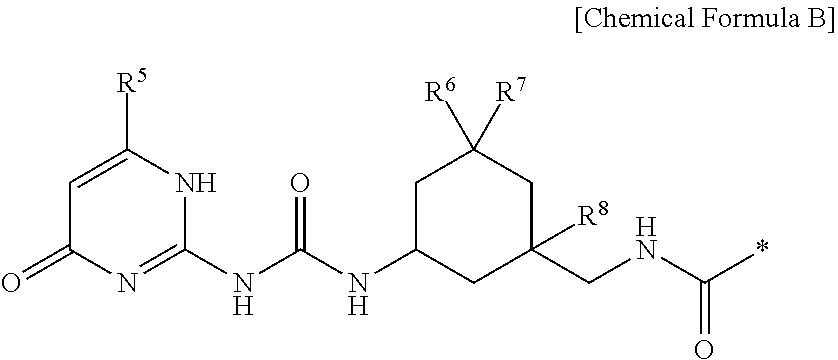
C1=C([R5])NC(NC(=O)NC2CC([R6])([R7])CC(CNC(*)=O)([R8])C2)=NC1=O
